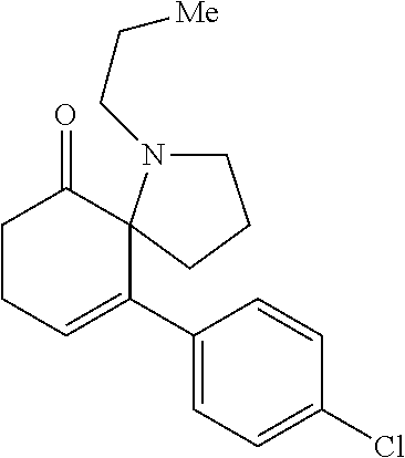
C1CC=C(C2=CC=C(Cl)C=C2)C2(C1=O)N(CC[Me])CCC2
